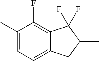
C12=C(F)C(C)=CC=C1CC(C)C2(F)F
